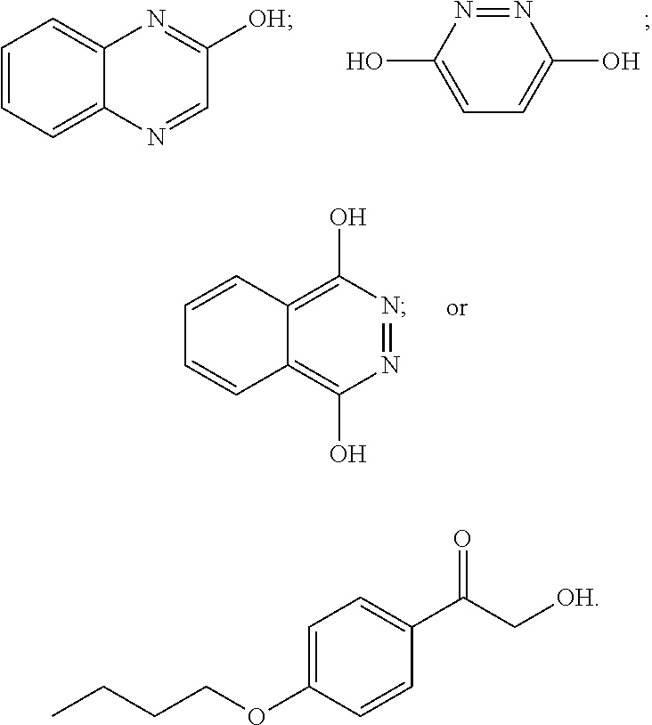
OC1=CC=C(O)N=N1.C1=CC=C2C(=C1)N=C([OH])C=N2.C1=CC2=C(O)N=NC(O)=C2C=C1.C1=C(OCCCC)C=CC(C(C[OH])=O)=C1
